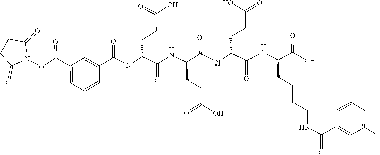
C1C(=O)N(OC(C2=CC=CC(C(=O)NC(CCC(=O)O)C(NC(CCC(=O)O)C(=O)NC(CCC(O)=O)C(NC(CCCCNC(C3=CC(I)=CC=C3)=O)C(=O)O)=O)=O)=C2)=O)C(=O)C1
